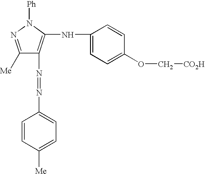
C1([Me])=NN([Ph])C(NC2=CC=C(OC[CO2H])C=C2)=C1N=NC1=CC=C([Me])C=C1
